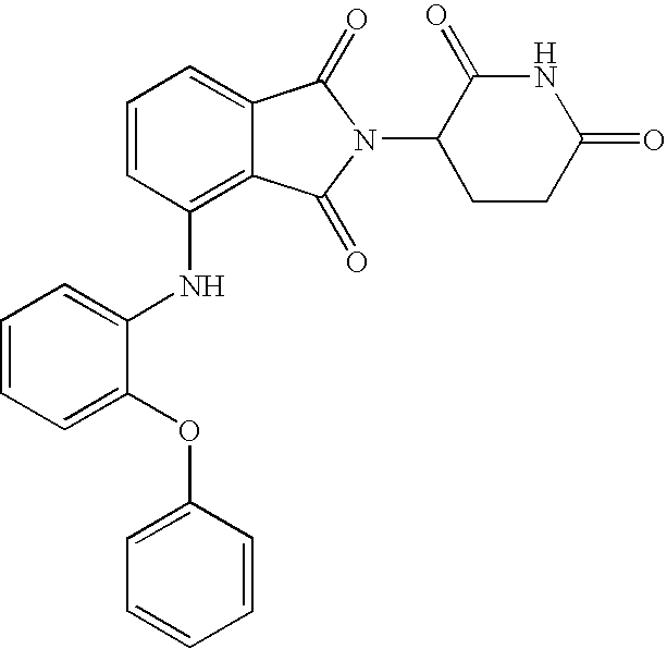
C1(NC2=C3C(=CC=C2)C(=O)N(C2CCC(=O)NC2=O)C3=O)=CC=CC=C1OC1=CC=CC=C1
